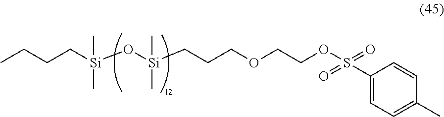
CCCC[Si](O[Si](CCCOCCOS(C1=CC=C(C)C=C1)(=O)=O)(C)C)(C)C
